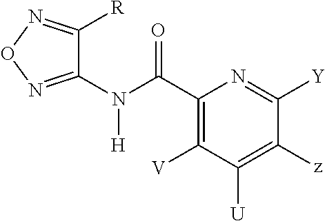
C1(N(C(C2=C([V])C([U])=C([z])C([Y])=N2)=O)[H])=NON=C1[R]
